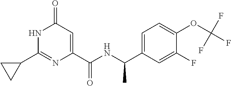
C1(=O)C=C(C(NC(C2=CC=C(OC(F)(F)F)C(F)=C2)C)=O)N=C(C2CC2)N1
